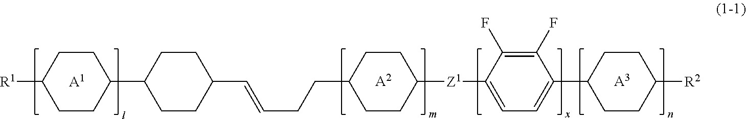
[R1]C1CCC(C2CCC(C=CCCC3CCC([Z1]C4=CC=C(C5CCC([R2])CC5)C(F)=C4F)CC3)CC2)CC1.[A1].[A2].[A3]
